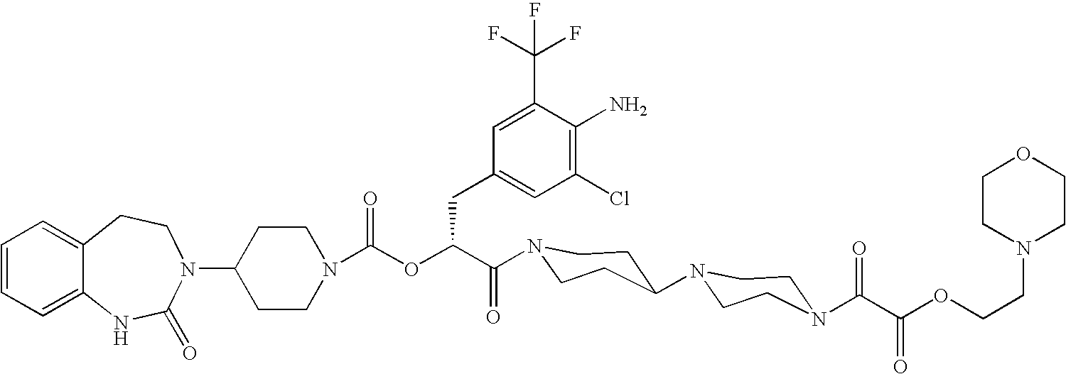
C12=CC=CC=C1NC(=O)N(C1CCN(C(OC(C(=O)N3CCC(N4CCN(C(C(OCCN5CCOCC5)=O)=O)CC4)CC3)CC3=CC(Cl)=C(N)C(C(F)(F)F)=C3)=O)CC1)CC2
